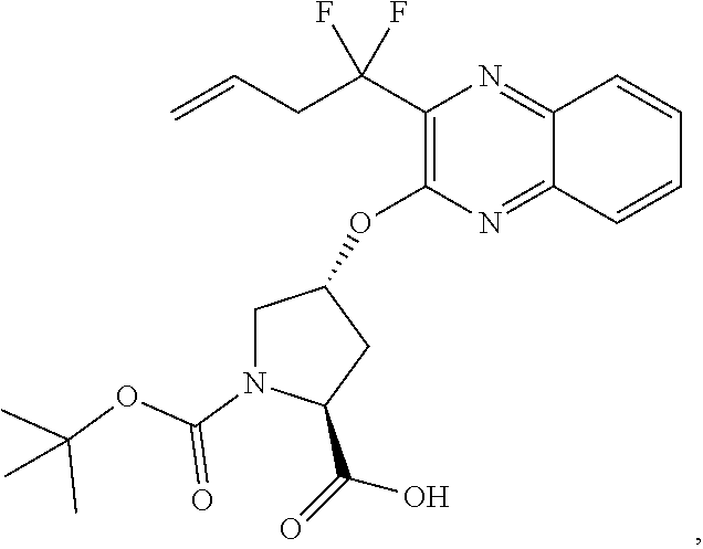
C1(C(CC=C)(F)F)=C(OC2CN(C(=O)OC(C)(C)C)C(C(=O)O)C2)N=C2C(=N1)C=CC=C2
